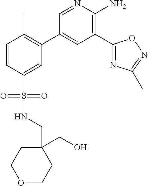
C1=NC(N)=C(C2=NC(C)=NO2)C=C1C1=C(C)C=CC(S(=O)(=O)NCC2(CO)CCOCC2)=C1
